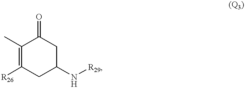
C1(C)=C([R26])CC(N[R29])CC1=O
